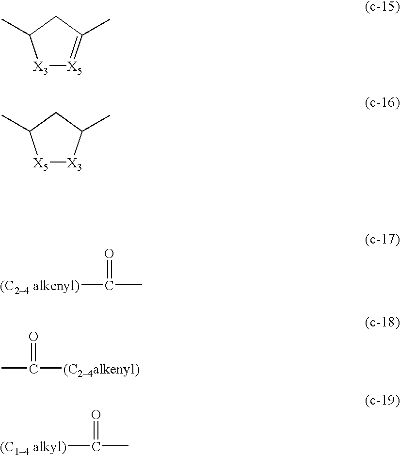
[X3]1[X5]=C(C)CC1C.[X5]1[X3]C(C)CC1C.[(C24 alkenyl)]C(C)=O.CC([(C24alkenyl)])=O.[(C14 alkyl)]C(C)=O
